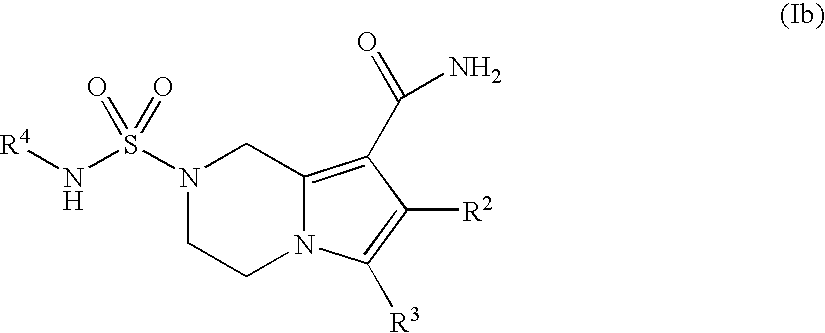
N1(S(N[R4])(=O)=O)CCN2C(=C(C(N)=O)C([R2])=C2[R3])C1
